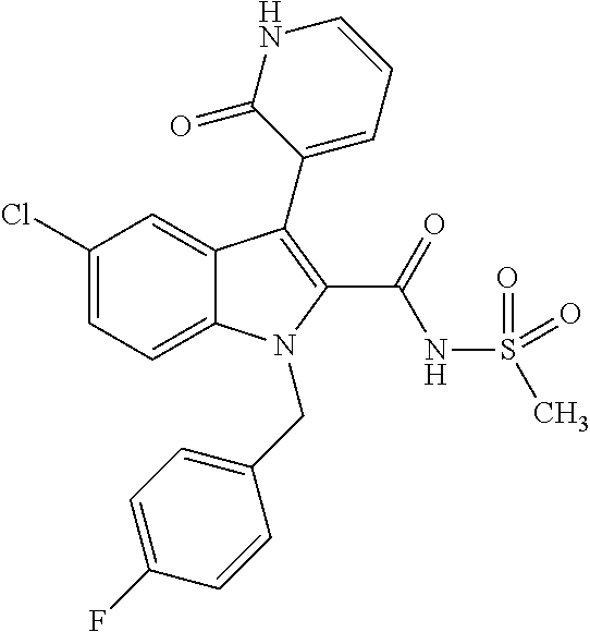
C1(Cl)=CC=C2C(=C1)C(C1=CC=CNC1=O)=C(C(NS(C)(=O)=O)=O)N2CC1=CC=C(F)C=C1
